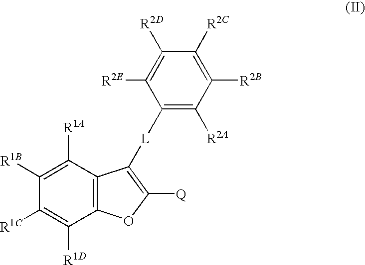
C12=C(C([R1A])=C([R1B])C([R1C])=C1[R1D])C([L]C1=C([R2A])C([R2B])=C([R2C])C([R2D])=C1[R2E])=C([Q])O2
